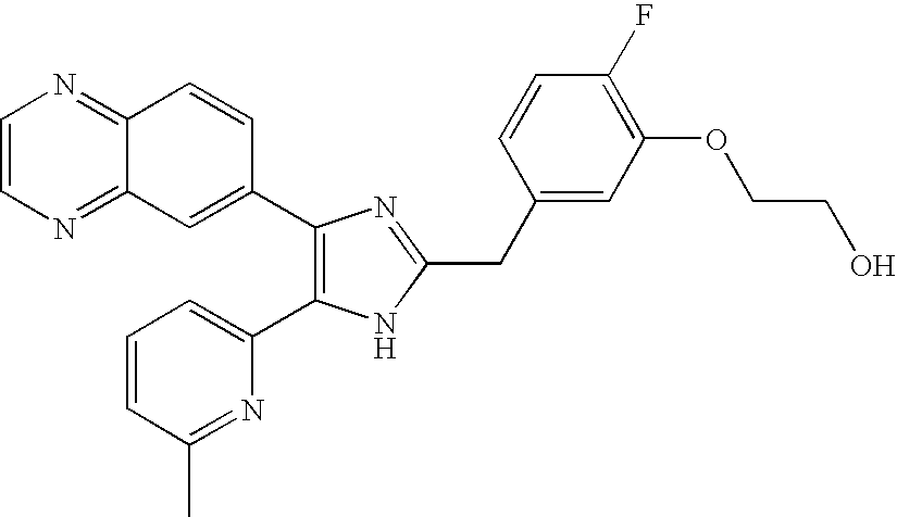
C1=CN=C2C(=N1)C=CC(C1=C(C3=CC=CC(C)=N3)NC(CC3=CC(OCCO)=C(F)C=C3)=N1)=C2
